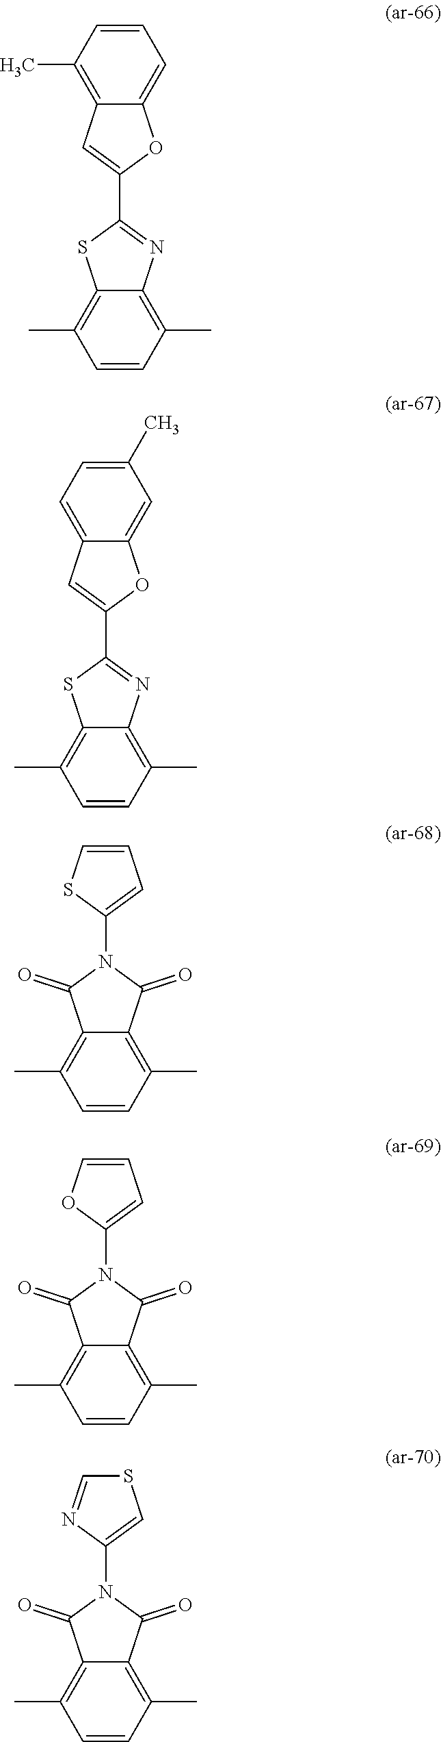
C1(C2=NC3=C(C)C=CC(C)=C3S2)=CC2=C(C)C=CC=C2O1.C1(C2=NC3=C(C)C=CC(C)=C3S2)=CC2=CC=C(C)C=C2O1.C1(N2C(=O)C3=C(C)C=CC(C)=C3C2=O)=CC=CS1.C1(N2C(=O)C3=C(C)C=CC(C)=C3C2=O)=CC=CO1.C1(N2C(=O)C3=C(C)C=CC(C)=C3C2=O)=CSC=N1
